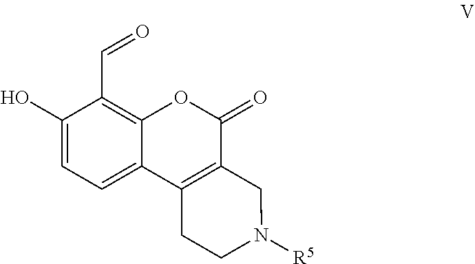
C1(O)=CC=C2C(=C1C=O)OC(=O)C1=C2CCN([R5])C1
